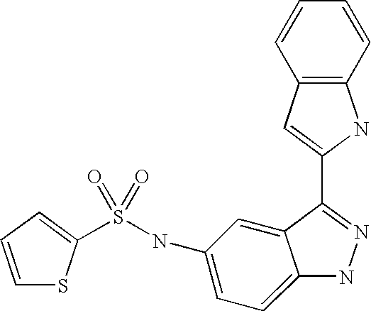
C1=CC=C(S(NC2=CC=C3NN=C(C4=CC5=C(N4)C=CC=C5)C3=C2)(=O)=O)S1
